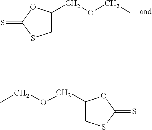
C1C(COCC)OC(=S)S1.C1C(COCC)OC(=S)S1
